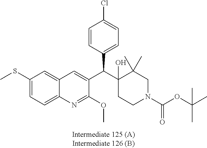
C1(SC)=CC=C2C(=C1)C=C(C(C1(O)CCN(C(OC(C)(C)C)=O)CC1(C)C)C1=CC=C(Cl)C=C1)C(OC)=N2
